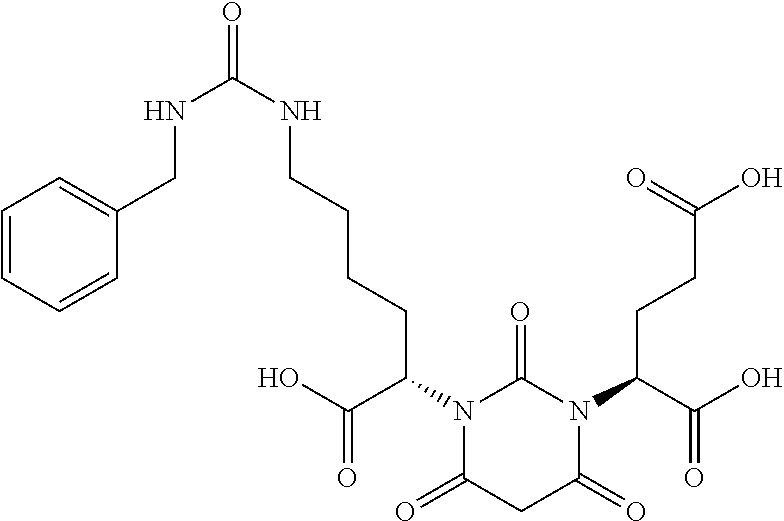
N1(C(CCC(O)=O)C(O)=O)C(=O)N(C(C(=O)O)CCCCNC(NCC2=CC=CC=C2)=O)C(=O)CC1=O
